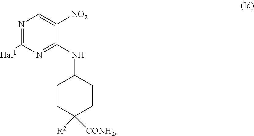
N1=C([Hal1])N=C(NC2CCC([R2])([CONH2])CC2)C([NO2])=C1
